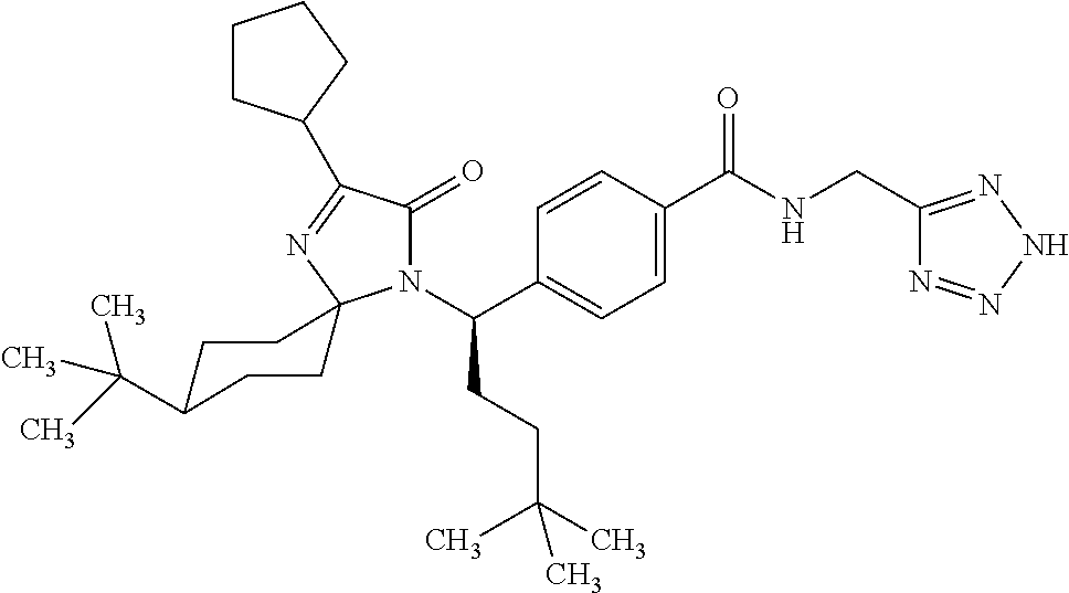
C1C(C(C)(C)C)CCC2(C1)N(C(C1=CC=C(C(NCC3=NNN=N3)=O)C=C1)CCC(C)(C)C)C(=O)C(C1CCCC1)=N2
